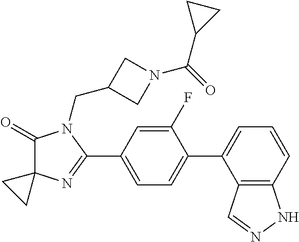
C1(=O)C2(N=C(C3=CC=C(C4=CC=CC5=C4C=NN5)C(F)=C3)N1CC1CN(C(=O)C3CC3)C1)CC2
